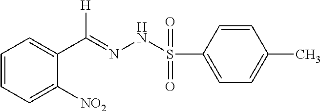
C1=CC=C([NO2])C(C(=NNS(C2=CC=C(C)C=C2)(=O)=O)[H])=C1
